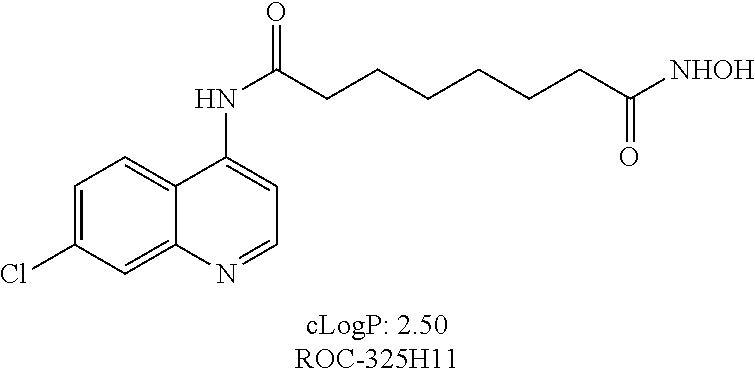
C1(Cl)=CC=C2C(=C1)N=CC=C2NC(CCCCCCC([NHOH])=O)=O
